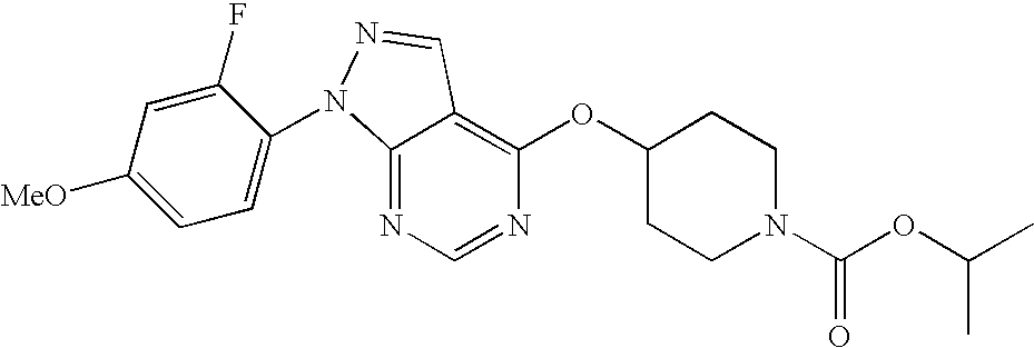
C12=NC=NC(OC3CCN(C(OC(C)C)=O)CC3)=C1C=NN2C1=CC=C([MeO])C=C1F
